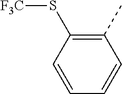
C1(C)=C(S[F3C])C=CC=C1
